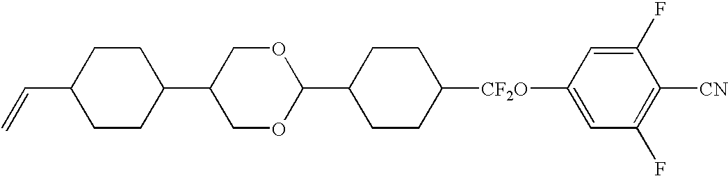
C1(C2COC(C3CCC([CF2O]C4=CC(F)=C([CN])C(F)=C4)CC3)OC2)CCC(C=C)CC1
